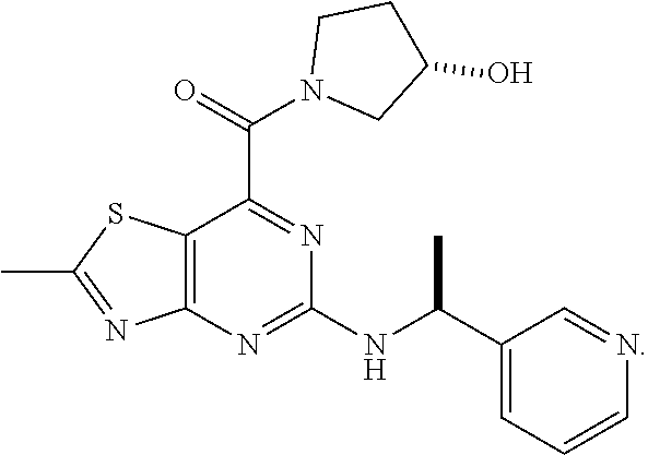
C12=C(N=C(NC(C3=CC=CN=C3)C)N=C1C(=O)N1CC(O)CC1)N=C(C)S2
